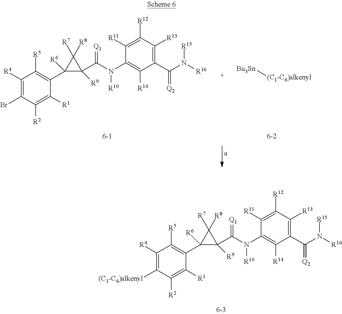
C1([R4])=C([(C1-C6)alkenyl])C([R2])=C([R1])C(C2([R6])C(C(N([R10])C3=C([R14])C(C(N([R16])[R15])=[Q2])=C([R13])C([R12])=C3[R11])=[Q1])([R9])C2([R7])[R8])=C1[R5].C1([R4])=C(Br)C([R2])=C([R1])C(C2([R6])C(C(N([R10])C3=C([R14])C(C(N([R16])[R15])=[Q2])=C([R13])C([R12])=C3[R11])=[Q1])([R9])C2([R7])[R8])=C1[R5].[Bu3Sn][(C1-C6)alkenyl]
